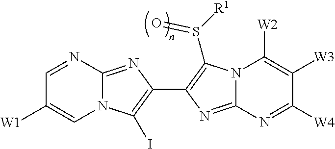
C1=NC2=NC(C3=C(S([R1])=O)N4C(=N3)N=C([W4])C([W3])=C4[W2])=C(I)N2C=C1[W1]
